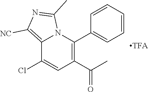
C12=C([NC])N=C(C)N1C(C1=CC=CC=C1)=C(C(C)=O)C=C2Cl
